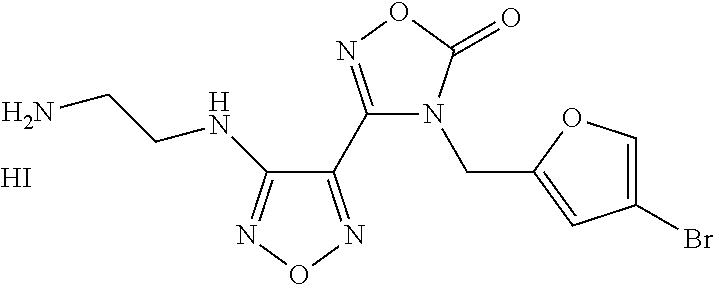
C1(NCCN)=NON=C1C1=NOC(=O)N1CC1=CC(Br)=CO1.I
